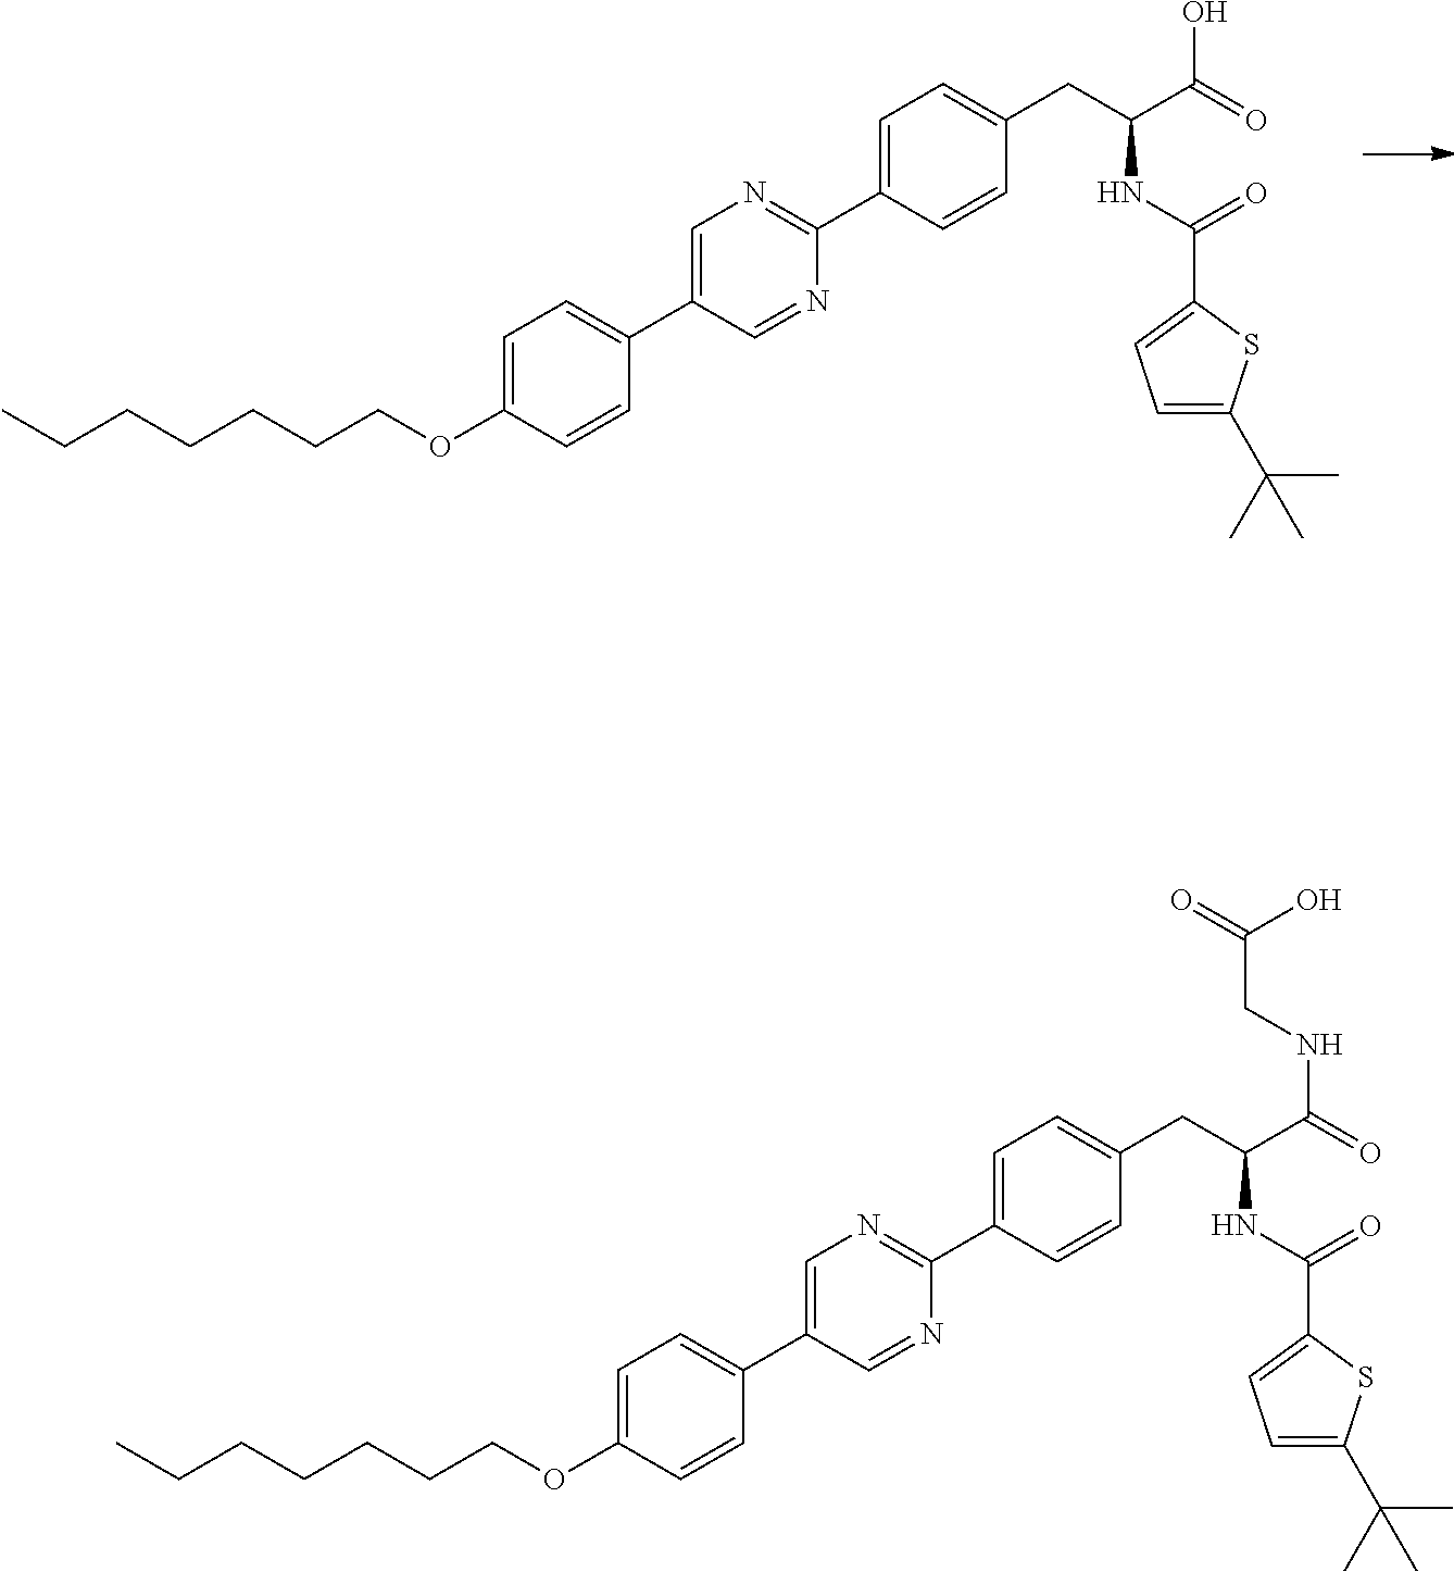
C1=C(OCCCCCCC)C=CC(C2=CN=C(C3=CC=C(CC(C(O)=O)NC(=O)C4=CC=C(C(C)(C)C)S4)C=C3)N=C2)=C1.C1=C(OCCCCCCC)C=CC(C2=CN=C(C3=CC=C(CC(C(NCC(=O)O)=O)NC(=O)C4=CC=C(C(C)(C)C)S4)C=C3)N=C2)=C1
